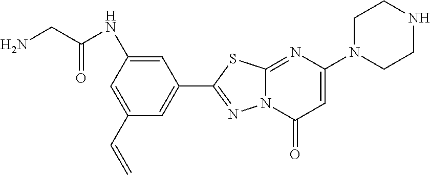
C1=C(NC(CN)=O)C=C(C=C)C=C1C1=NN2C(=NC(N3CCNCC3)=CC2=O)S1
